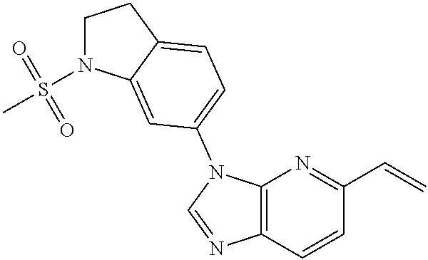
C1N(S(C)(=O)=O)C2=CC(N3C4=C(N=C3)C=CC(C=C)=N4)=CC=C2C1
